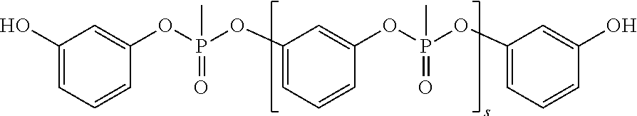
C1(O)=CC=CC(OP(C)(=O)OC2=CC=CC(OP(C)(=O)OC3=CC=CC(O)=C3)=C2)=C1
